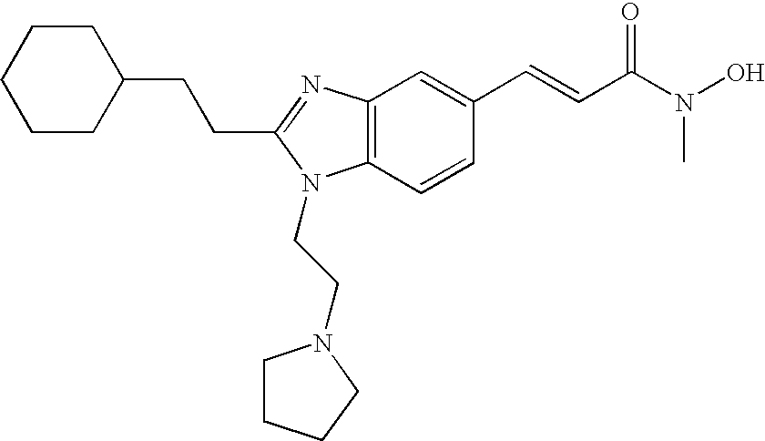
C(C1=NC2=C(C=CC(C=CC(N(O)C)=O)=C2)N1CCN1CCCC1)CC1CCCCC1
